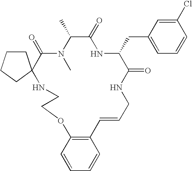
C1(C)C(=O)NC(CC2=CC=CC(Cl)=C2)C(=O)NCC=CC2=C(C=CC=C2)OCCNC2(C(=O)N1C)CCCC2
